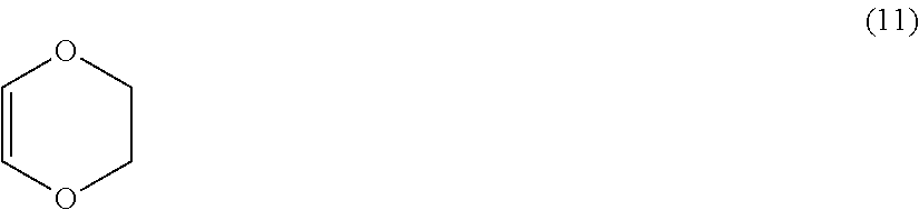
C1=COCCO1
